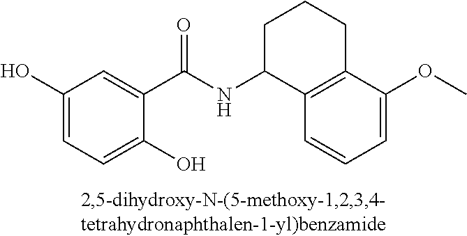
C1(C(NC2C3=C(CCC2)C(OC)=CC=C3)=O)=CC(O)=CC=C1O
